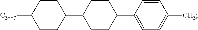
C1CC(C2CCC(C3=CC=C(C)C=C3)CC2)CCC1[C3H7]
